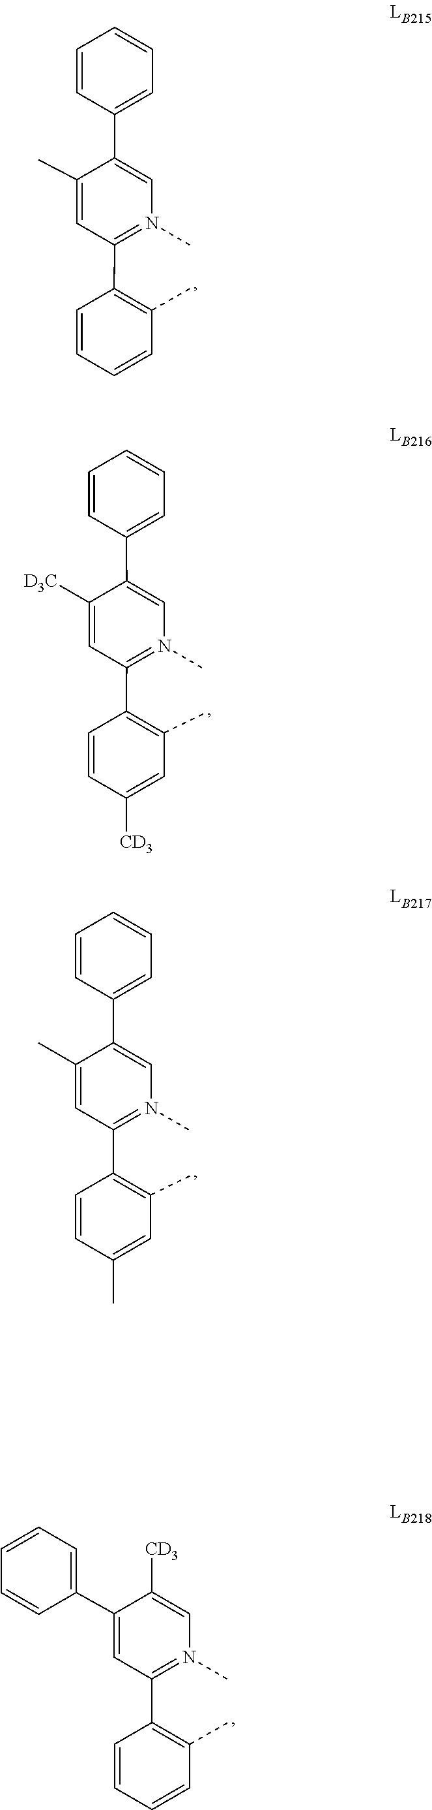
C1(C2=CN(C)=C(C3=C(C)C=CC=C3)C=C2C)=CC=CC=C1.C1=CC=C(C2=CN(C)=C(C3=C(C)C=C([CD3])C=C3)C=C2[D3C])C=C1.C1=CC=C(C2=CN(C)=C(C3=C(C)C=C(C)C=C3)C=C2C)C=C1.C1=CC(C2=CC(C3=C(C)C=CC=C3)=N(C)C=C2[CD3])=CC=C1
